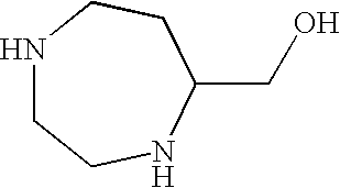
N1CCNC(CO)CC1
